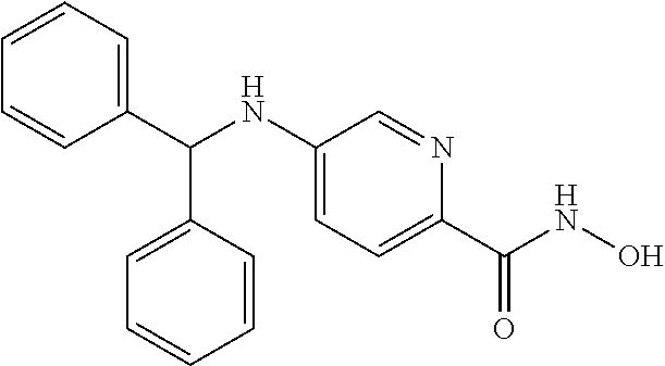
C1=CC=C(C(NC2=CC=C(C(NO)=O)N=C2)C2=CC=CC=C2)C=C1
